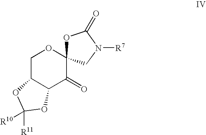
C1C2C(C(=O)C3(O1)OC(=O)N([R7])C3)OC([R11])([R10])O2
